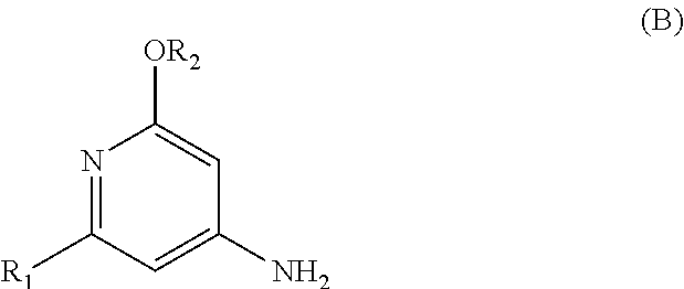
C1([R1])=NC([OR2])=CC(N)=C1
